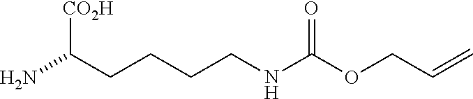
C(N)(CCCCNC(OCC=C)=O)[CO2H]
